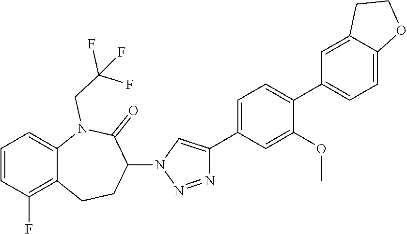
C1=C2C(=C(F)C=C1)CCC(N1C=C(C3=CC=C(C4=CC=C5C(=C4)CCO5)C(OC)=C3)N=N1)C(=O)N2CC(F)(F)F
